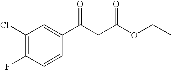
C1(Cl)=C(F)C=CC(C(CC(OCC)=O)=O)=C1
